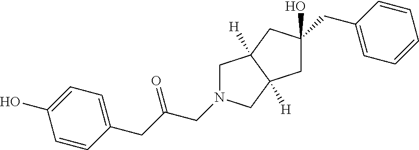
C1(O)=CC=C(CC(CN2CC3([H])C([H])(C2)CC(CC2=CC=CC=C2)(O)C3)=O)C=C1
